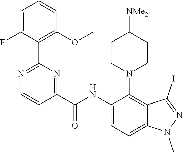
C1(NC(C2=NC(C3=C(OC)C=CC=C3F)=NC=C2)=O)=CC=C2C(=C1N1CCC([NMe2])CC1)C(I)=NN2C
